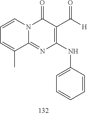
C1=CC=C(C)C2=NC(NC3=CC=CC=C3)=C(C([H])=O)C(=O)N12
